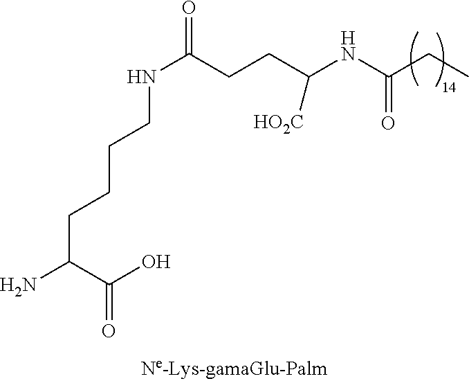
NC(C(O)=O)CCCCNC(=O)CCC(NC(CC)=O)[CO2H]
